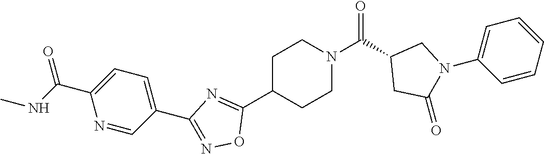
C1C(C2=NC(C3=CC=C(C(=O)NC)N=C3)=NO2)CCN(C(C2CC(=O)N(C3=CC=CC=C3)C2)=O)C1
